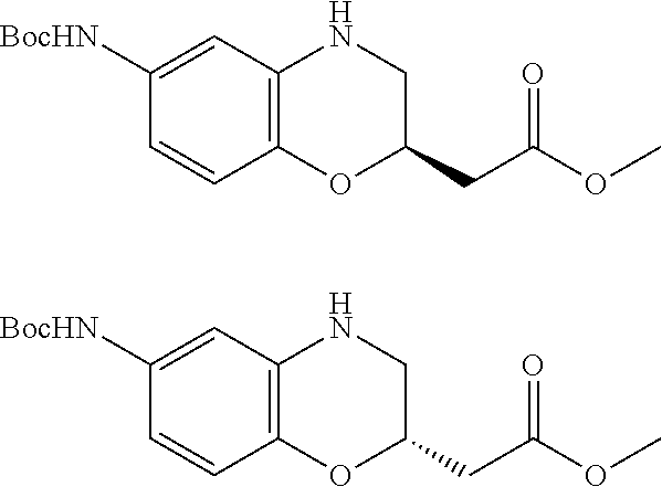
C12=C(C=C([BocHN])C=C1)NCC(CC(OC)=O)O2.C12=C(C=C([BocHN])C=C1)NCC(CC(OC)=O)O2
